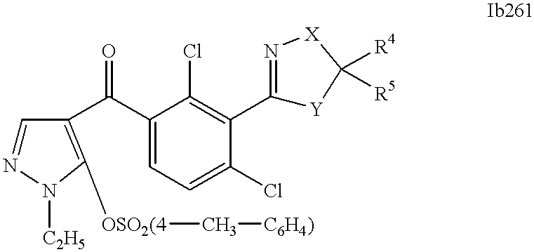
C1=NN([C2H5])C([OSO2(4]C[C6H4)])=C1C(C1=CC=C(Cl)C(C2=N[X]C([R4])([R5])[Y]2)=C1Cl)=O
